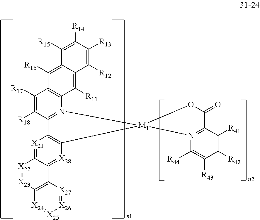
[X21]1=C2C(=[X28]C3=C1C1=N(C4=C(C([R17])=C1[R18])C([R16])=C1C(=C4[R11])C([R12])=C([R13])C([R14])=C1[R15])[M1]31N3=C(C([R41])=C([R42])C([R43])=C3[R44])C(=O)O1)C1=C([X23]=[X22]2)[X24]=[X25][X26]=[X27]1
